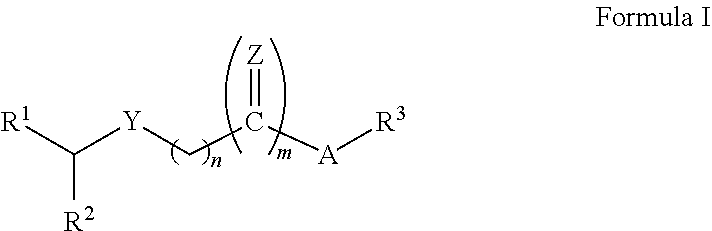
C([R2])([R1])[Y]CC([A][R3])=[Z]
